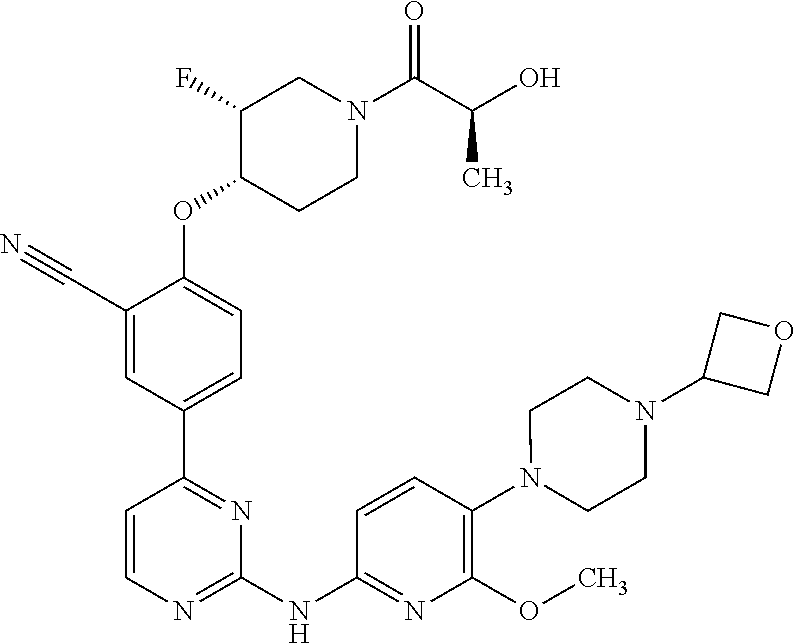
C1(C#N)=CC(C2=NC(NC3=NC(OC)=C(N4CCN(C5COC5)CC4)C=C3)=NC=C2)=CC=C1OC1CCN(C(C(O)C)=O)CC1F
